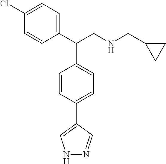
C1(C(C2=CC=C(C3=CNN=C3)C=C2)CNCC2CC2)=CC=C(Cl)C=C1
